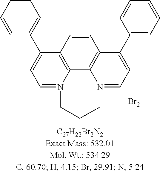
C1=CC=CC(C2=CC=N3C4=C2C=CC2=C4N(=CC=C2C2=CC=CC=C2)CCC3)=C1.[Br2]
